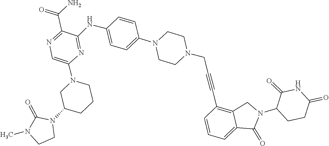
CN1C(=O)N(C2CN(C3=CN=C(C(=O)N)C(NC4=CC=C(N5CCN(CC#CC6=C7CN(C8CCC(=O)NC8=O)C(=O)C7=CC=C6)CC5)C=C4)=N3)CCC2)CC1
